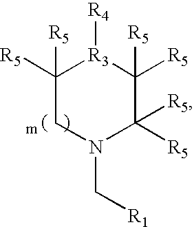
C1([R5])([R5])CN(C[R1])C([R5])([R5])C([R5])([R5])[R3]1[R4]
